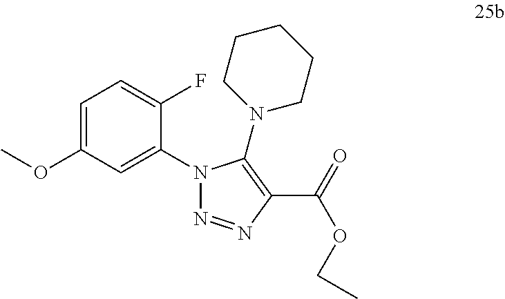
C1=C(OC)C=C(N2N=NC(C(=O)OCC)=C2N2CCCCC2)C(F)=C1
